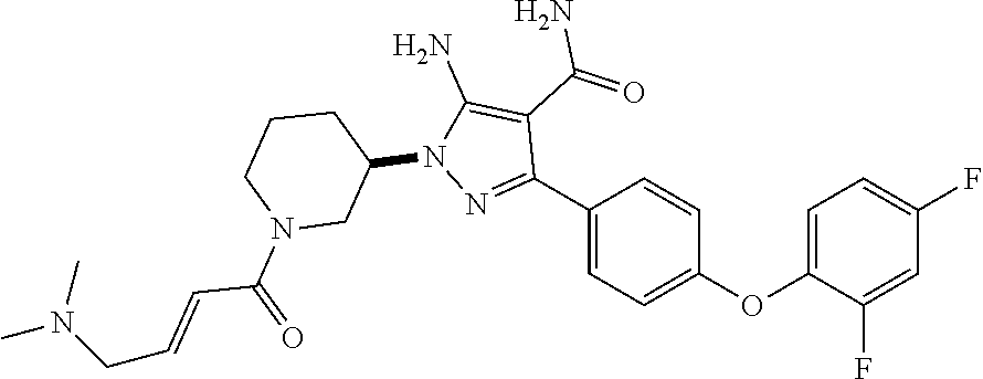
N1(C2CN(C(C=CCN(C)C)=O)CCC2)N=C(C2=CC=C(OC3=CC=C(F)C=C3F)C=C2)C(C(N)=O)=C1N
